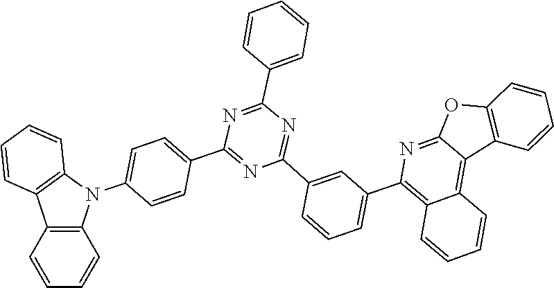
C1=CC=C(C2=NC(C3=CC=C(N4C5=C(C=CC=C5)C5=C4C=CC=C5)C=C3)=NC(C3=CC(C4=C5C(=C6C7=C(C=CC=C7)OC6=N4)C=CC=C5)=CC=C3)=N2)C=C1
